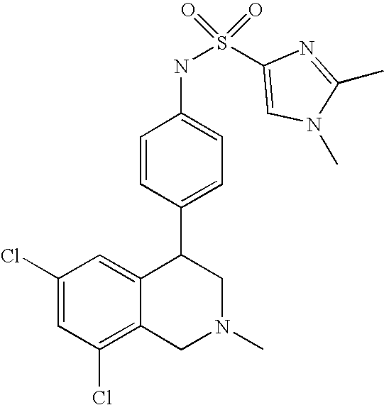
C1(Cl)=C2C(=CC(Cl)=C1)C(C1=CC=C(NS(=O)(=O)C3=CN(C)C(C)=N3)C=C1)CN(C)C2
